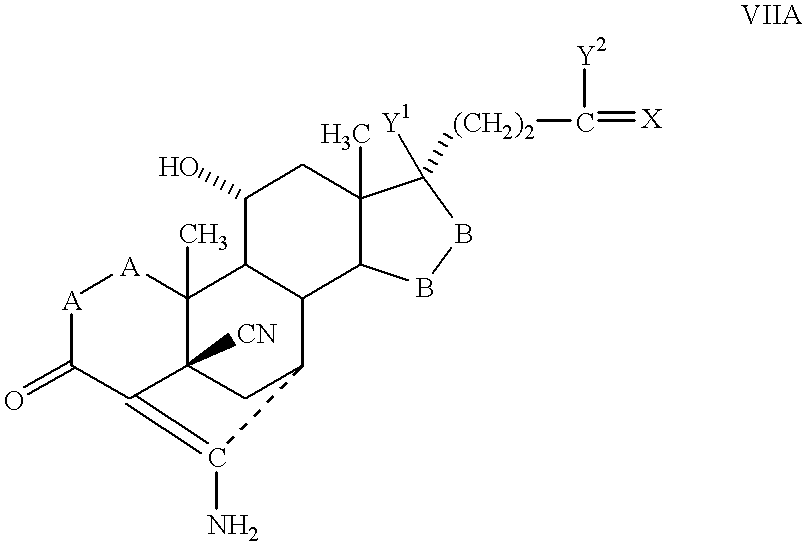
C1(O)C2C(C3C(C)(C1)C([Y1])([(CH2)2]C([Y2])=[X])BB3)C1CC3([CN])C2(C)[A][A]C(=O)C3=C1N
